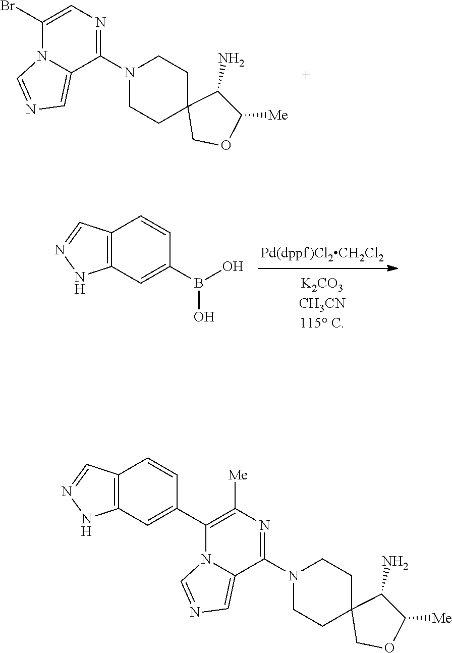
C1(N2CCC3(CC2)C(N)C([Me])OC3)=NC=C(Br)N2C1=CN=C2.C1=CC(B(O)O)=CC2=C1C=NN2.[Pd(dppf)Cl2CH2Cl2].C1(N2CCC3(CC2)C(N)C([Me])OC3)=NC([Me])=C(C2=CC3=C(C=C2)C=NN3)N2C1=CN=C2
